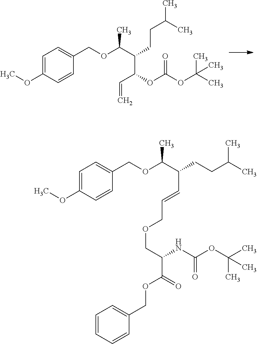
C1=CC=CC(COC(=O)C(COCC=CC(CCC(C)C)C(OCC2=CC=C(OC)C=C2)C)NC(OC(C)(C)C)=O)=C1.C(C(C(CCC(C)C)C(OCC1=CC=C(OC)C=C1)C)OC(OC(C)(C)C)=O)=C
